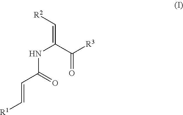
[R2]C=C(C([R3])=O)NC(C=C[R1])=O
